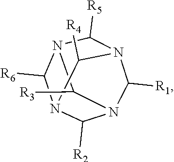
C1([R3])N2C([R5])N3C([R1])N1C([R2])N(C2[R6])C3[R4]
